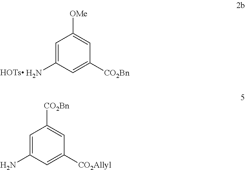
C1=C(N)C=C([CO2Bn])C=C1[OMe].C1=C(N)C=C([CO2Allyl])C=C1[CO2Bn]
